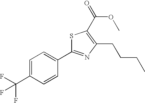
C1=C(C(F)(F)F)C=CC(C2=NC(CCCC)=C(C(=O)OC)S2)=C1
